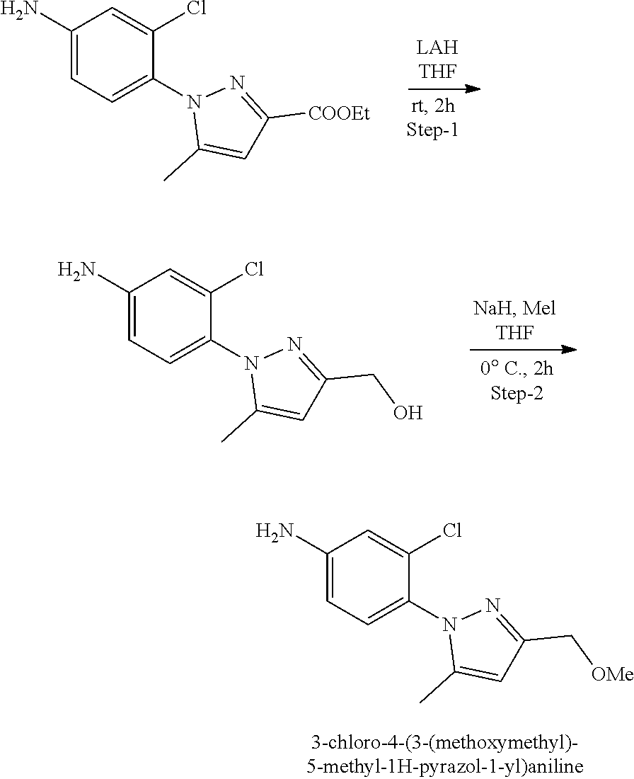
C1(N)=CC=C(N2C(C)=CC(C[OMe])=N2)C(Cl)=C1.C1(N)=CC=C(N2C(C)=CC([COOEt])=N2)C(Cl)=C1.C1(N)=CC=C(N2C(C)=CC(CO)=N2)C(Cl)=C1
